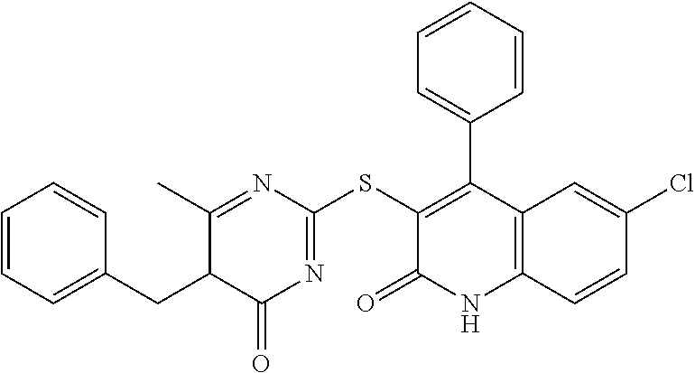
C1(SC2=NC(=O)C(CC3=CC=CC=C3)C(C)=N2)=C(C2=CC=CC=C2)C2=C(NC1=O)C=CC(Cl)=C2
